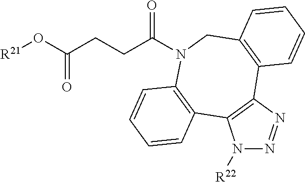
[R21]OC(CCC(=O)N1CC2=C(C3=C(N([R22])N=N3)C3=C1C=CC=C3)C=CC=C2)=O
